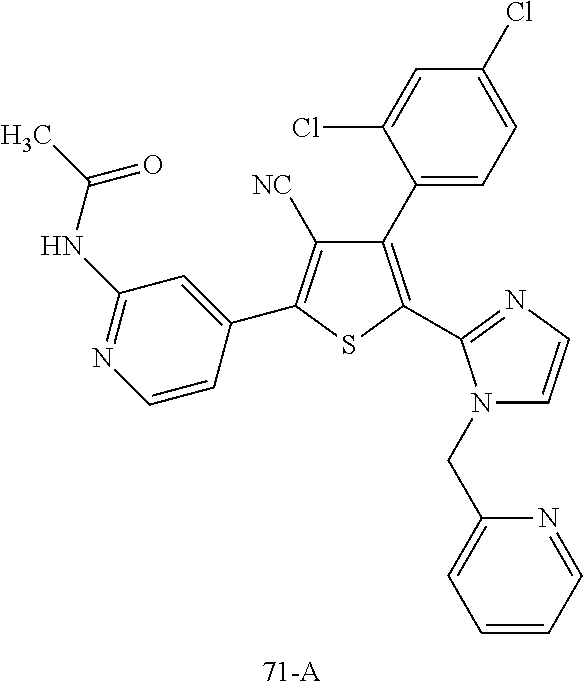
C1(C2=CC=C(Cl)C=C2Cl)=C(C2=NC=CN2CC2=CC=CC=N2)SC(C2=CC(NC(C)=O)=NC=C2)=C1[NC]
